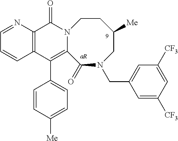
C1=NC2=C(C=C1)C(C1=CC=C([Me])C=C1)=C1N(C2=O)CCC([Me])CN(CC2=CC([CF3])=CC([CF3])=C2)C1=O
